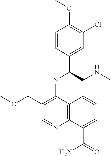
C1=CC(C(CNC)NC2=C(COC)C=NC3=C2C=CC=C3C(=O)N)=CC(Cl)=C1OC
